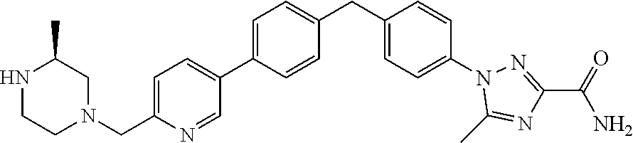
C1=C(C2=CC=C(CN3CC(C)NCC3)N=C2)C=CC(CC2=CC=C(N3C(C)=NC(C(=O)N)=N3)C=C2)=C1
